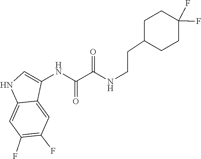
C1=C2NC=C(NC(=O)C(=O)NCCC3CCC(F)(F)CC3)C2=CC(F)=C1F
